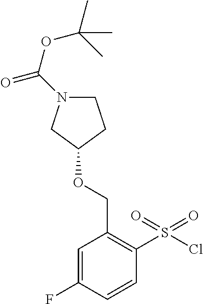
C1N(C(OC(C)(C)C)=O)CC(OCC2=C(S(=O)(Cl)=O)C=CC(F)=C2)C1
